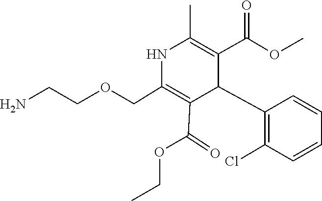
O(CC)C(C1=C(COCCN)NC(C)=C(C(=O)OC)C1C1=C(Cl)C=CC=C1)=O
